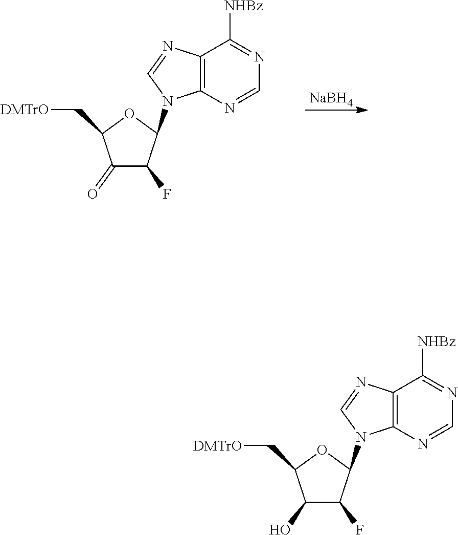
C12=C(N=CN=C1[NHBz])N(C1C(F)C(O)C(C[DMTrO])O1)C=N2.C12=C(N=CN=C1[NHBz])N(C1C(F)C(=O)C(C[DMTrO])O1)C=N2.[NaBH4]
